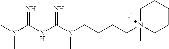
CN(C(NC(N(CCCC[N+]1(C)CCCCC1)C)=N)=N)C.[I-]
